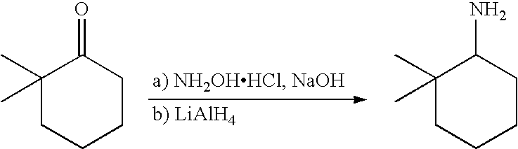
C1(C)(C)CCCCC1=O.C1(C)(C)CCCCC1N
